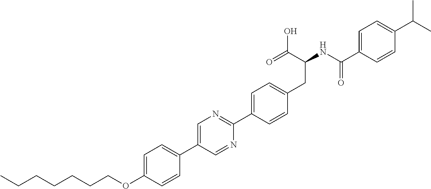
C(OC1=CC=C(C2=CN=C(C3=CC=C(CC(NC(C4=CC=C(C(C)C)C=C4)=O)C(O)=O)C=C3)N=C2)C=C1)CCCCCC
